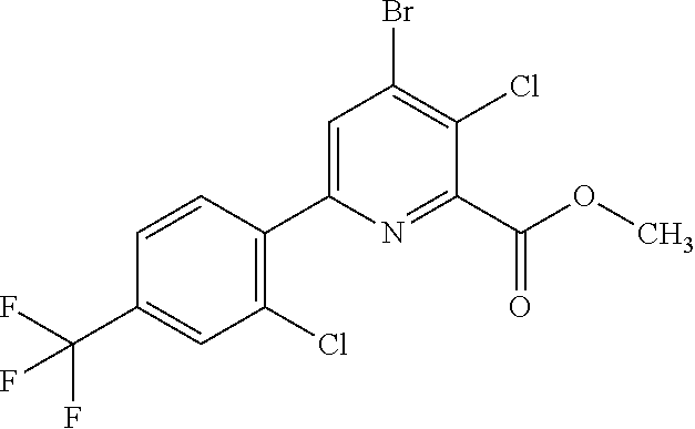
C1(Cl)=C(C2=CC(Br)=C(Cl)C(C(OC)=O)=N2)C=CC(C(F)(F)F)=C1
